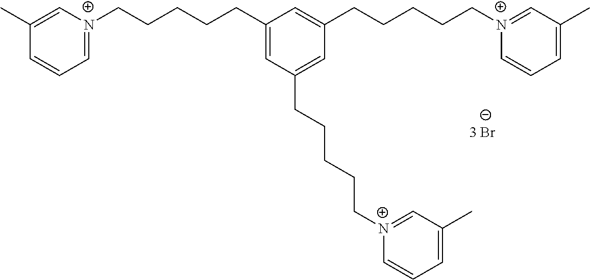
C1(CCCCC[N+]2=CC=CC(C)=C2)=CC(CCCCC[N+]2=CC(C)=CC=C2)=CC(CCCCC[N+]2=CC(C)=CC=C2)=C1
